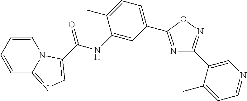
C1=CC=CN2C1=NC=C2C(NC1=CC(C2=NC(C3=CN=CC=C3C)=NO2)=CC=C1C)=O
